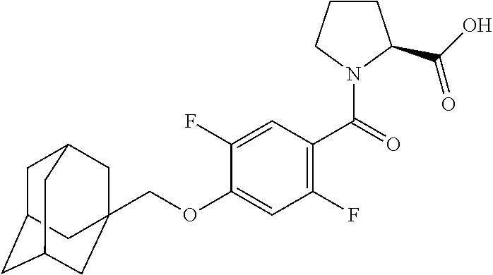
C1C2CC3CC(COC4=CC(F)=C(C(=O)N5CCCC5C(=O)O)C=C4F)(CC1C3)C2
